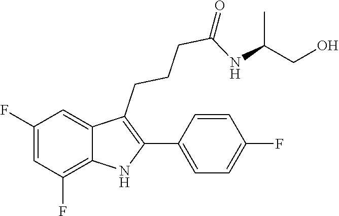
C(CCCC1=C(C2=CC=C(F)C=C2)NC2=C(F)C=C(F)C=C12)(=O)NC(CO)C
